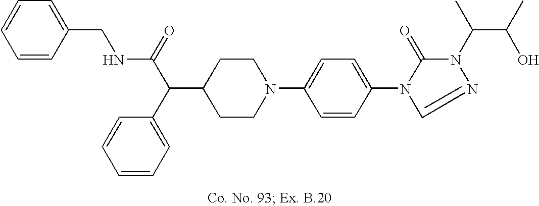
C1(C(C2=CC=CC=C2)C(=O)NCC2=CC=CC=C2)CCN(C2=CC=C(N3C(=O)N(C(C(C)O)C)N=C3)C=C2)CC1
